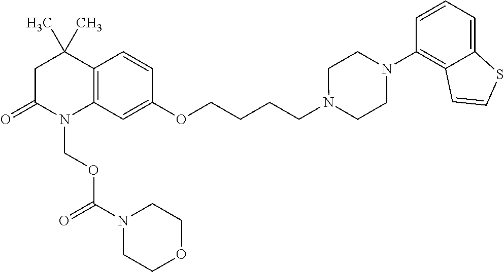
C1C(=O)N(COC(=O)N2CCOCC2)C2=C(C1(C)C)C=CC(OCCCCN1CCN(C3=C4C(=CC=C3)SC=C4)CC1)=C2
